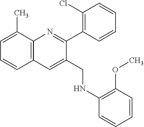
C1=C(C)C2=C(C=C1)C=C(CNC1=C(OC)C=CC=C1)C(C1=C(Cl)C=CC=C1)=N2
